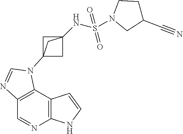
C1=NC2=C(C3=C1N=CN3C13CC(NS(N4CC(C#N)CC4)(=O)=O)(C1)C3)C=CN2
